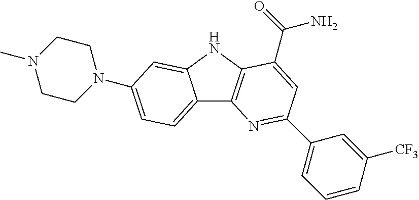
C12=CC=C(N3CCN(C)CC3)C=C1NC1=C2N=C(C2=CC=CC([CF3])=C2)C=C1C(=O)N
